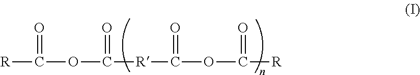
[R]C(OC([R]C(OC([R])=O)=O)=O)=O
